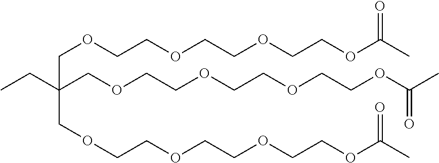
C(OCCOCCOCCOC(C)=O)C(COCCOCCOCCOC(C)=O)(COCCOCCOCCOC(C)=O)CC
